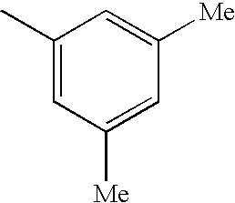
C1(C)=CC([Me])=CC([Me])=C1
